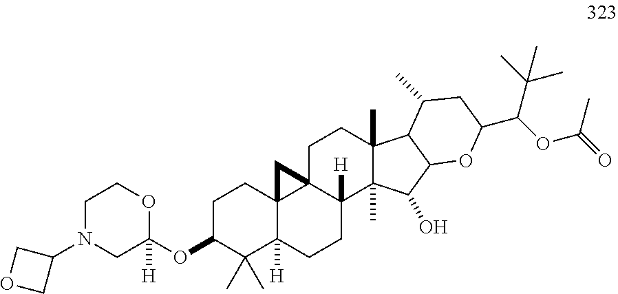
C1(OC2C(C)(C)C3([H])C4(CC2)C2(C([H])(CC3)C3(C)C(C)(CC2)C2C(C3O)OC(C(OC(=O)C)C(C)(C)C)CC2C)C4)([H])OCCN(C2COC2)C1
